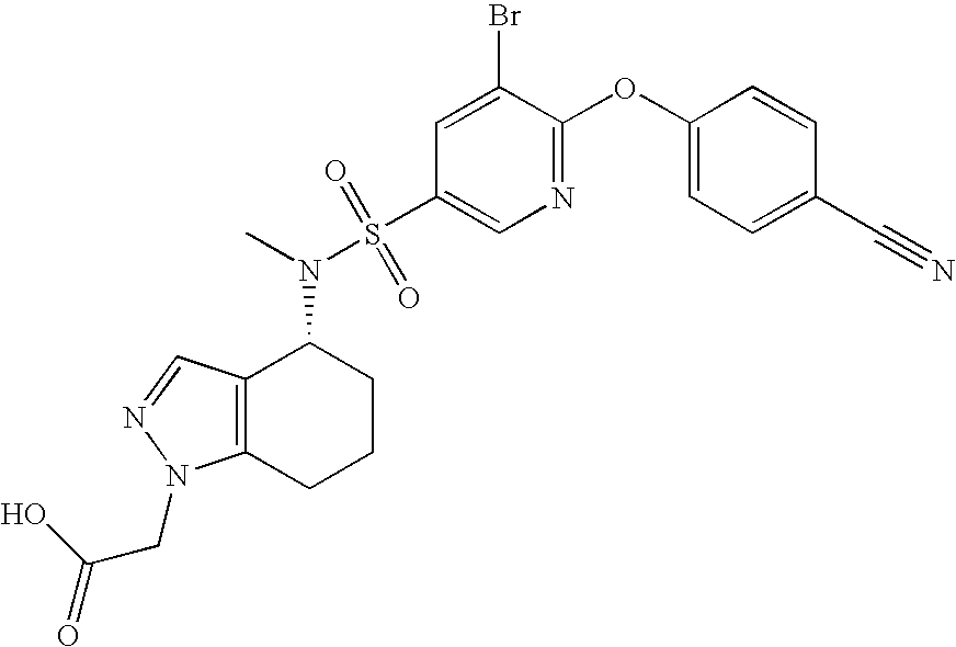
N1=C(OC2=CC=C(C#N)C=C2)C(Br)=CC(S(N(C)C2C3=C(CCC2)N(CC(=O)O)N=C3)(=O)=O)=C1
